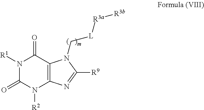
N1([R1])C(=O)N([R2])C2=C(C1=O)N(C[L][R3a][R3b])C([R9])=N2
